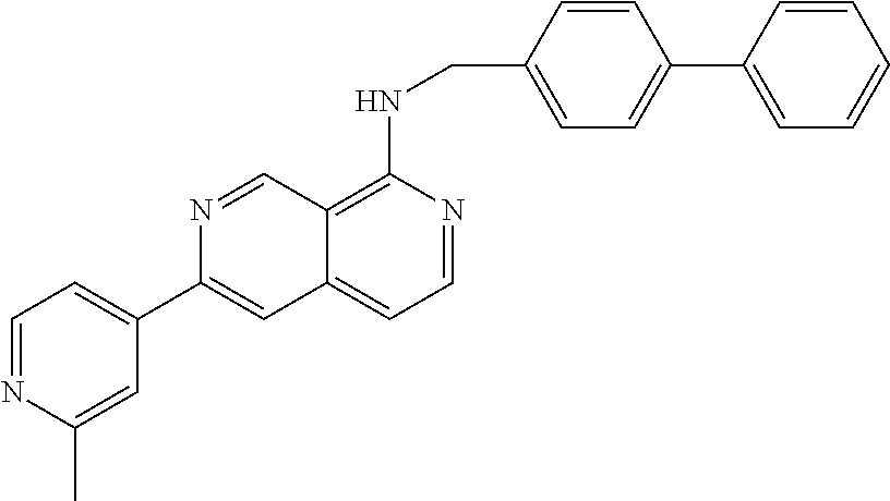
C1=CC(CNC2=C3C(=CC=N2)C=C(C2=CC=NC(C)=C2)N=C3)=CC=C1C1=CC=CC=C1
